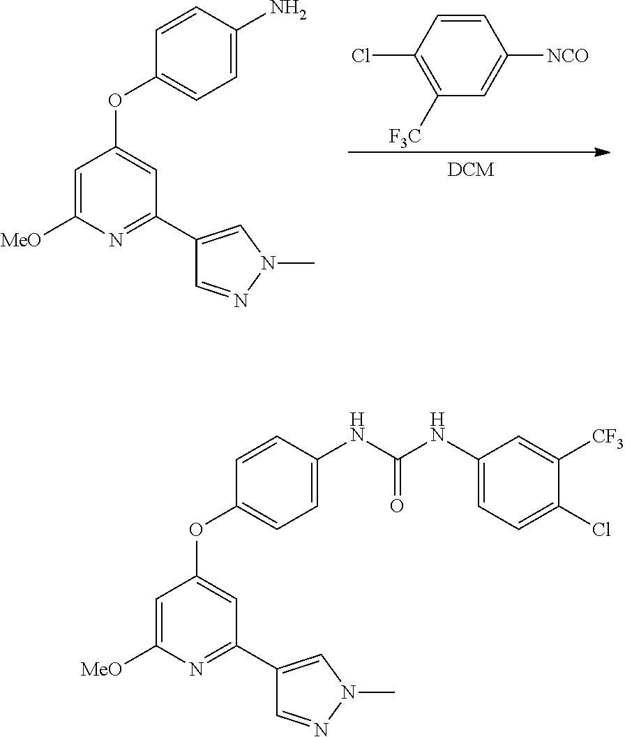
C1=C([NCO])C=CC(Cl)=C1[F3C].C1=C([MeO])N=C(C2=CN(C)N=C2)C=C1OC1=CC=C(N)C=C1.C1=C([MeO])N=C(C2=CN(C)N=C2)C=C1OC1=CC=C(NC(NC2=CC=C(Cl)C([CF3])=C2)=O)C=C1
